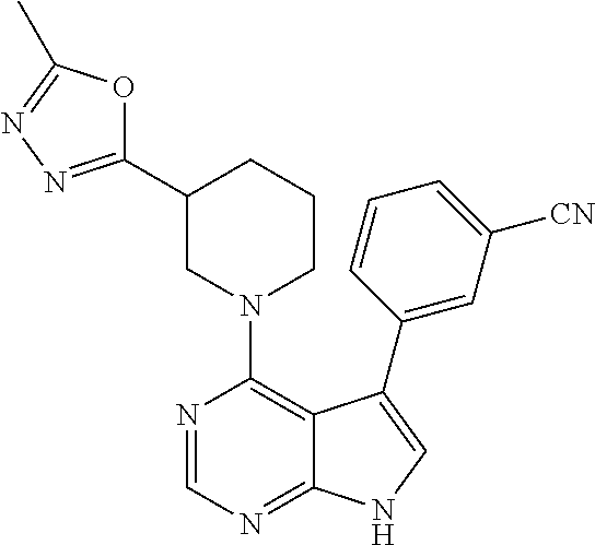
C1(C2=NN=C(C)O2)CN(C2=C3C(=NC=N2)NC=C3C2=CC([CN])=CC=C2)CCC1
